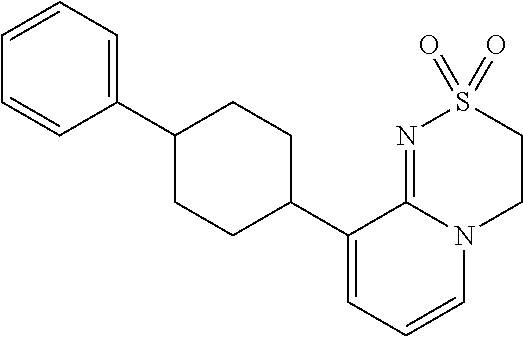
C1(C2=CC=CC=C2)CCC(C2=CC=CN3C2=NS(=O)(=O)CC3)CC1
